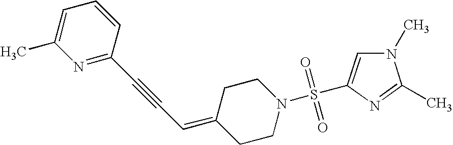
N1=C(C#CC=C2CCN(S(=O)(=O)C3=CN(C)C(C)=N3)CC2)C=CC=C1C
